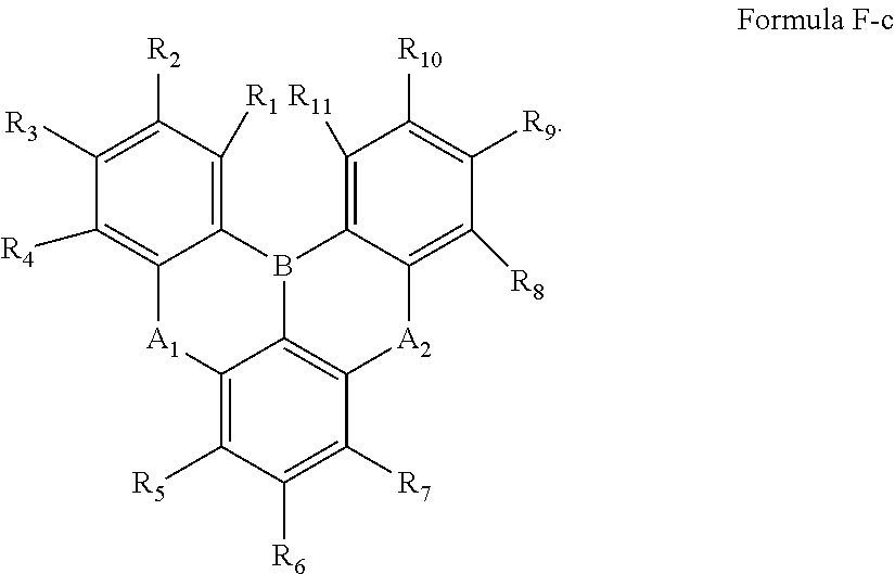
C12=C([R11])C([R10])=C([R9])C([R8])=C1[A2]C1=C3B2C2=C([R1])C([R2])=C([R3])C([R4])=C2[A1]C3=C([R5])C([R6])=C1[R7]
